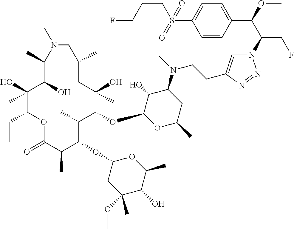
C1(O)(C)C(CC)OC(=O)C(C)C(OC2CC(OC)(C)C(O)C(C)O2)C(C)C(OC2OC(C)CC(N(C)CCC3=CN(C(C(OC)C4=CC=C(S(=O)(CCCF)=O)C=C4)CF)N=N3)C2O)C(O)(C)CC(C)CN(C)C(C)C1O
